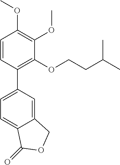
C1=CC(C2=CC=C3C(=C2)COC3=O)=C(OCCC(C)C)C(OC)=C1OC
